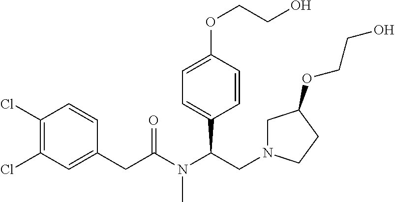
C(N(C(CN1CC(OCCO)CC1)C1=CC=C(OCCO)C=C1)C)(CC1=CC(Cl)=C(Cl)C=C1)=O
